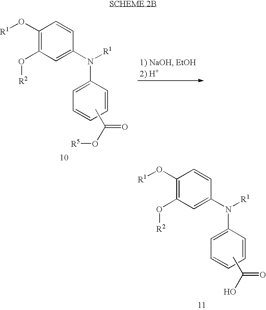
C1(O[R1])=C(O[R2])C=C(N([R1])C2=CC=CC=C2)C=C1.CC(O[R5])=O.C1(O[R1])=C(O[R2])C=C(N([R1])C2=CC=CC=C2)C=C1.CC(O)=O
